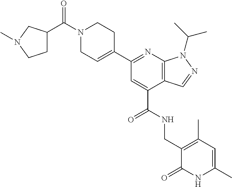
C1N(C(=O)C2CCN(C)C2)CCC(C2=NC3=C(C(C(=O)NCC4=C(C)C=C(C)NC4=O)=C2)C=NN3C(C)C)=C1
